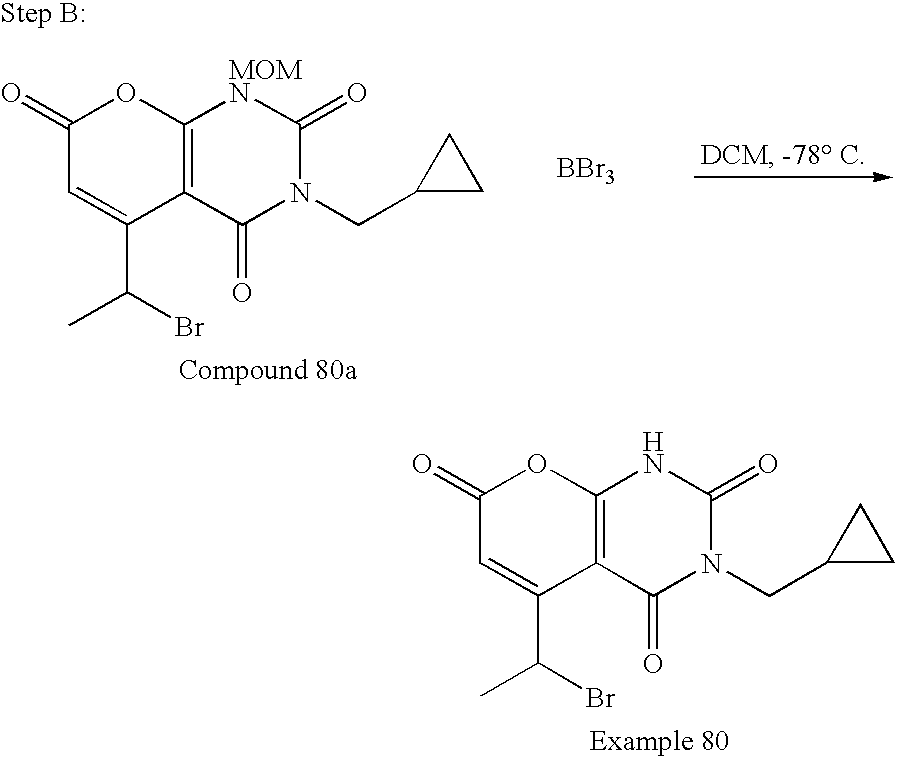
C1(=O)C=C(C(Br)C)C2=C(O1)NC(=O)N(CC1CC1)C2=O.C1(=O)C=C(C(Br)C)C2=C(O1)[MOMN]C(=O)N(CC1CC1)C2=O.[BBr3]
